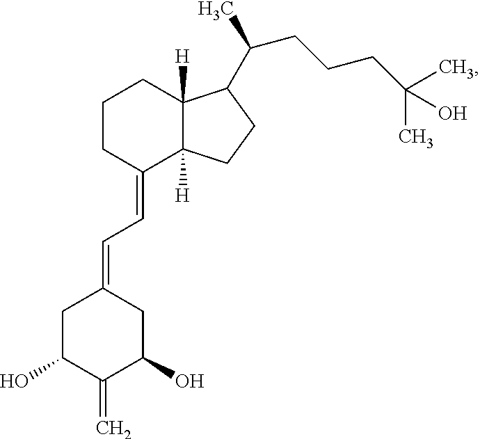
C1CC(=CC=C2CC(O)C(=C)C(O)C2)C2([H])C([H])(C1)C(C(C)CCCC(C)(C)O)CC2
